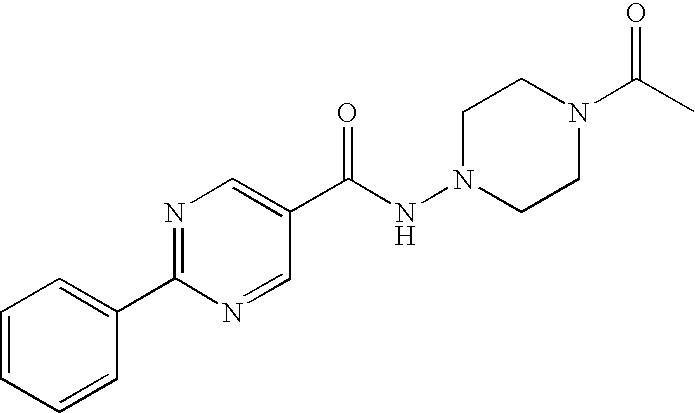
N1=C(C2=CC=CC=C2)N=CC(C(NN2CCN(C(C)=O)CC2)=O)=C1
